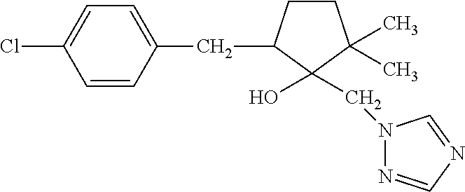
C1CC(CC2=CC=C(Cl)C=C2)C(O)(CN2N=CN=C2)C1(C)C
